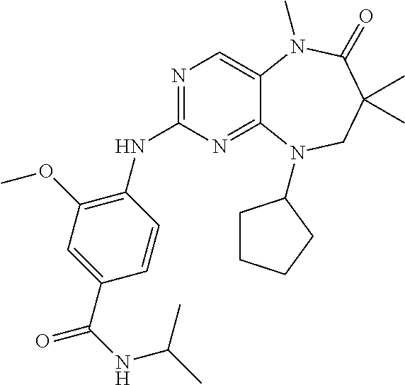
N1=C(NC2=C(OC)C=C(C(NC(C)C)=O)C=C2)N=C2C(=C1)N(C)C(=O)C(C)(C)CN2C1CCCC1
